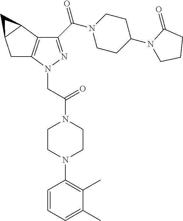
C1C2=C(C3C1C3)C(C(N1CCC(N3CCCC3=O)CC1)=O)=NN2CC(N1CCN(C2=C(C)C(C)=CC=C2)CC1)=O
